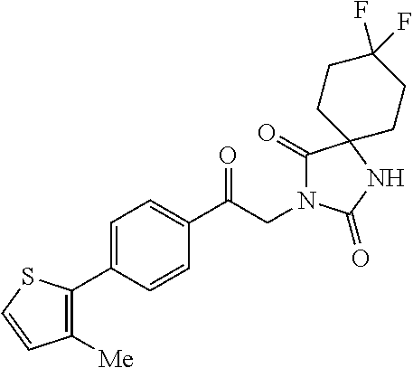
C1(C(CN2C(=O)C3(NC2=O)CCC(F)(F)CC3)=O)=CC=C(C2=C([Me])C=CS2)C=C1
